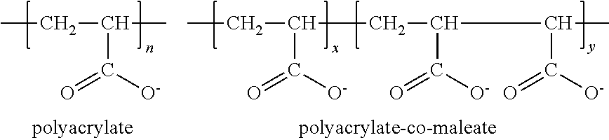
CCC(C)C([O-])=O.CCC(C([O-])=O)CC(C([O-])=O)C(C)C([O-])=O
